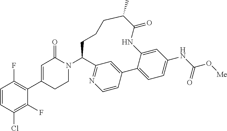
C1=CC(Cl)=C(F)C(C2=CC(=O)N(C3CCCC(C)C(=O)NC4=CC(NC(=O)O[Me])=CC=C4C4=CC3=NC=C4)CC2)=C1F
